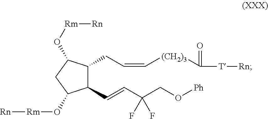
C1(C=CC(F)(CO[Ph])F)C(CC=C[(CH2)3]C(=O)[T][Rn])C(O[Rm][Rn])CC1O[Rm][Rn]
